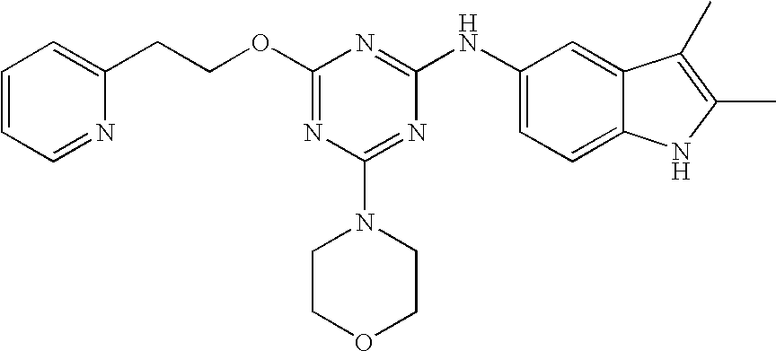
C1=CC=NC(CCOC2=NC(N3CCOCC3)=NC(NC3=CC=C4C(=C3)C(C)=C(C)N4)=N2)=C1
